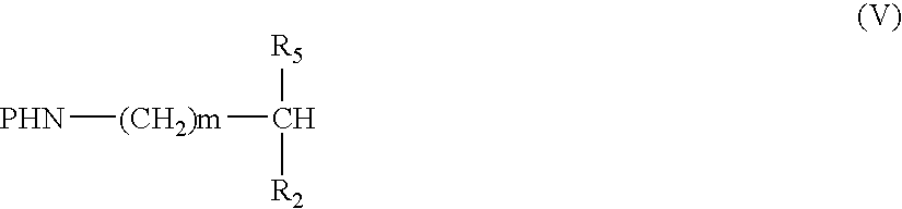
[PHN][(CH2)m]C([R5])[R2]
